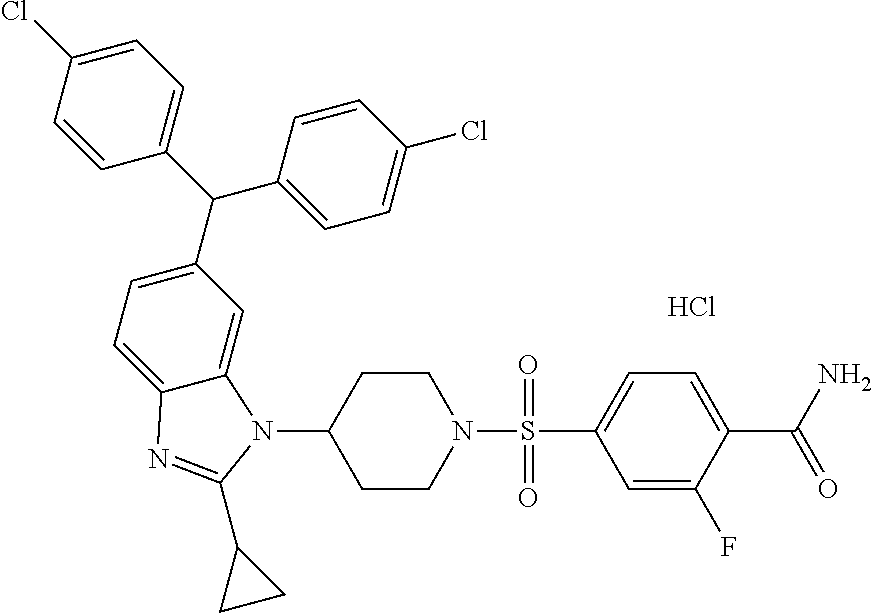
C1=C(Cl)C=CC(C(C2=CC=C(Cl)C=C2)C2=CC=C3C(=C2)N(C2CCN(S(=O)(C4=CC=C(C(=O)N)C(F)=C4)=O)CC2)C(C2CC2)=N3)=C1.Cl
